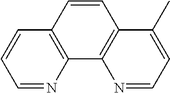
C1=NC2=C(C=C1)C=CC1=C2N=CC=C1C
